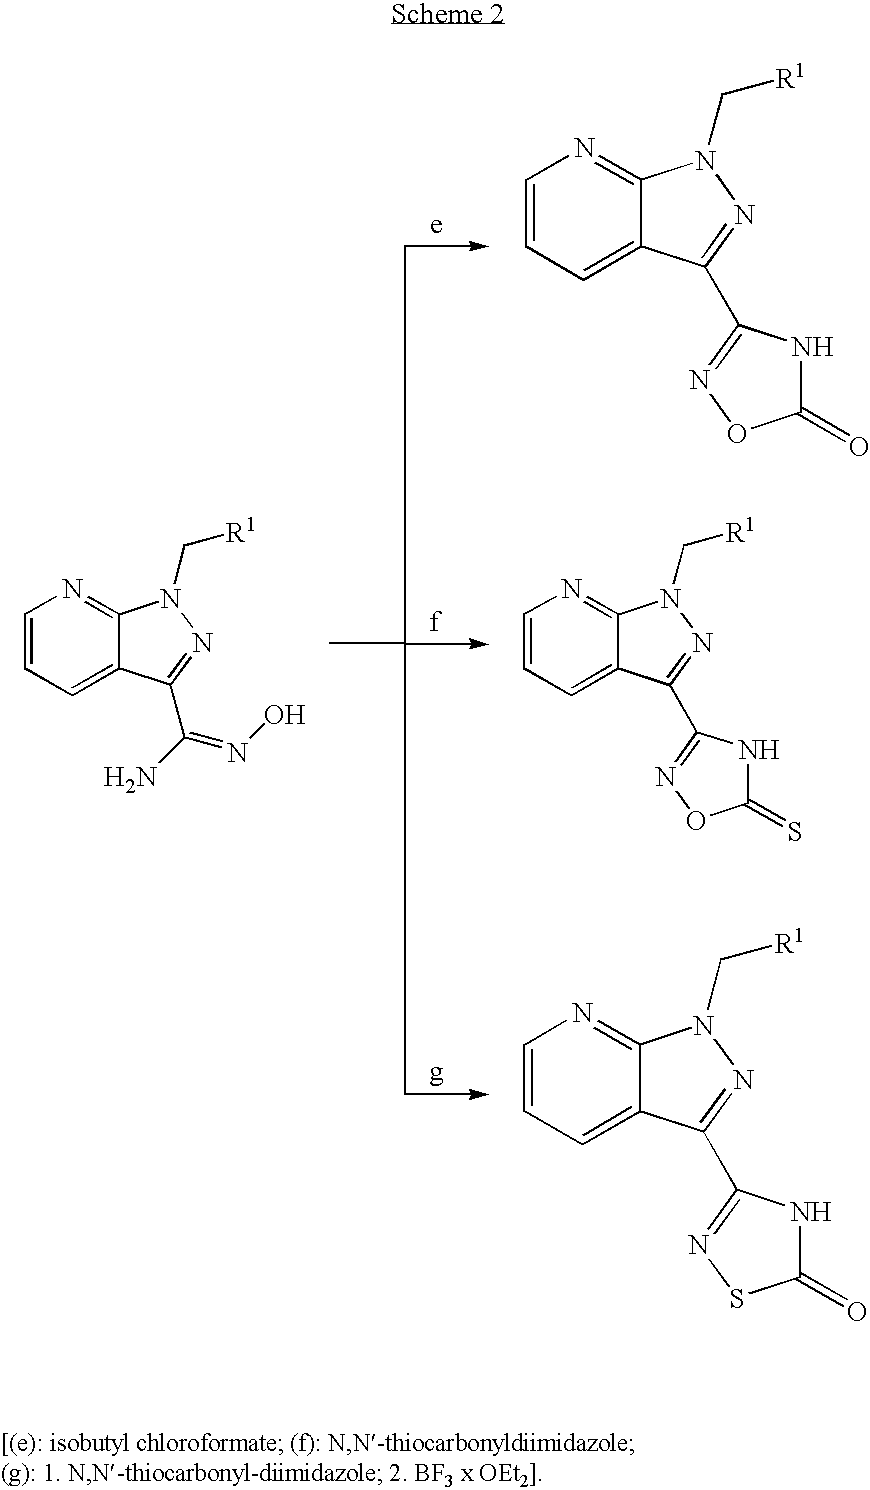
C1=CC=C2C(=N1)N(C[R1])N=C2C1=NOC(=O)N1.C1=CC=C2C(=N1)N(C[R1])N=C2C1=NSC(=O)N1.C1=CC=C2C(=N1)N(C[R1])N=C2C1=NOC(=S)N1.C1=CC=C2C(=N1)N(C[R1])N=C2C(N)=NO
